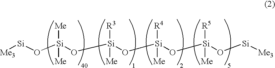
[Me3][Si]O[Si](O[Si](O[Si](O[Si](O[Si][Me3])([R5])[Me])([R4])[Me])([R3])[Me])([Me])[Me]
